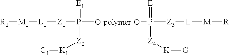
P([Z3][L][M][R])(=[E])([Z4][K][G])[O-polymer-O]P([Z1][L1][M1][R1])(=[E1])[Z2][K1][G1]
